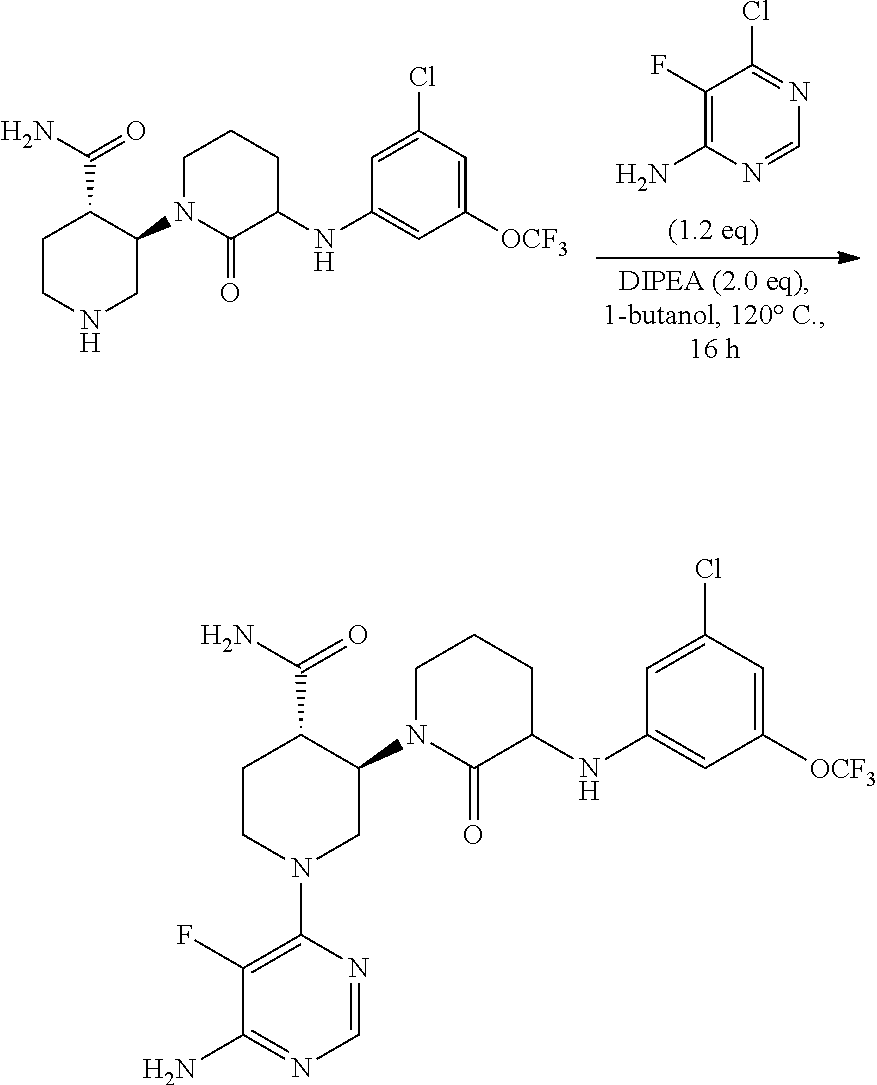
C1(F)=C(N)N=CN=C1Cl.C1CNCC(N2C(=O)C(NC3=CC([OCF3])=CC(Cl)=C3)CCC2)C1C(N)=O.C1CN(C2=C(F)C(N)=NC=N2)CC(N2C(=O)C(NC3=CC([OCF3])=CC(Cl)=C3)CCC2)C1C(N)=O
